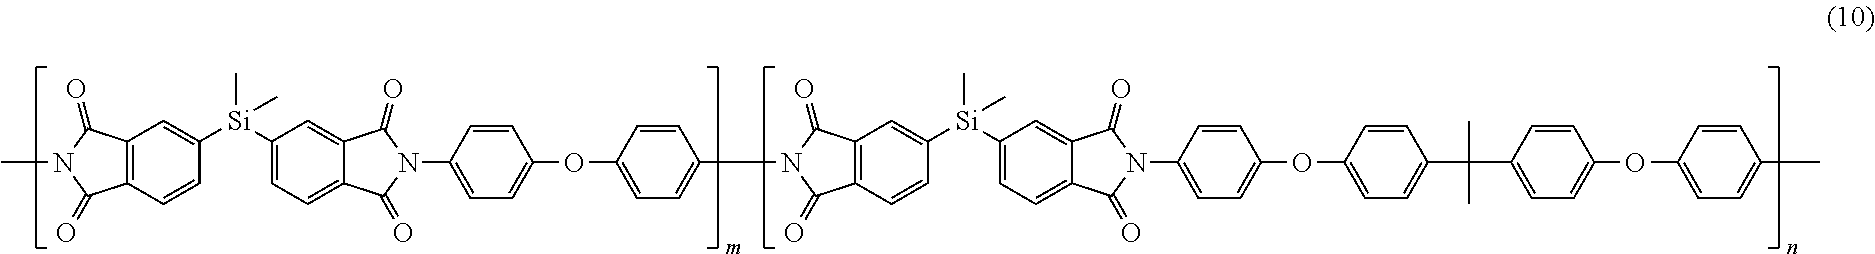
C12=C(C=CC([Si](C3=CC=C4C(=O)N(C5=CC=C(OC6=CC=C(N7C(=O)C8=C(C=CC([Si](C9=CC=C%10C(=O)N(C%11=CC=C(OC%12=CC=C(C(C)(C)C%13=CC=C(OC%14=CC=C(C)C=C%14)C=C%13)C=C%12)C=C%11)C(=O)C%10=C9)(C)C)=C8)C7=O)C=C6)C=C5)C(=O)C4=C3)(C)C)=C1)C(=O)N(C)C2=O
